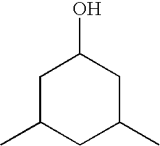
C1C(C)CC(C)CC1O
